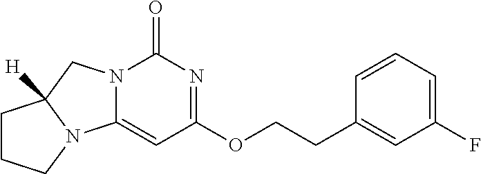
C(COC1=NC(=O)N2C(=C1)N1C([H])(C2)CCC1)C1=CC(F)=CC=C1
